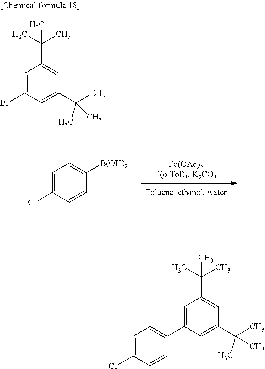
C1=C(Cl)C=CC([B(OH)2])=C1.C1=C(Br)C=C(C(C)(C)C)C=C1C(C)(C)C.C1=C(C2=CC=C(Cl)C=C2)C=C(C(C)(C)C)C=C1C(C)(C)C
